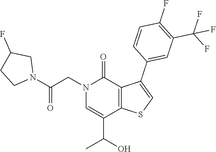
OC(C1=CN(CC(N2CCC(F)C2)=O)C(=O)C2=C1SC=C2C1=CC(C(F)(F)F)=C(F)C=C1)C
